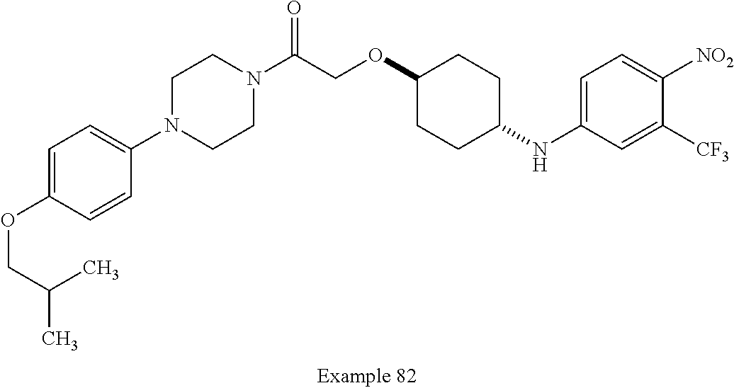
C1=C(OCC(C)C)C=CC(N2CCN(C(COC3CCC(NC4=CC=C([NO2])C([CF3])=C4)CC3)=O)CC2)=C1
